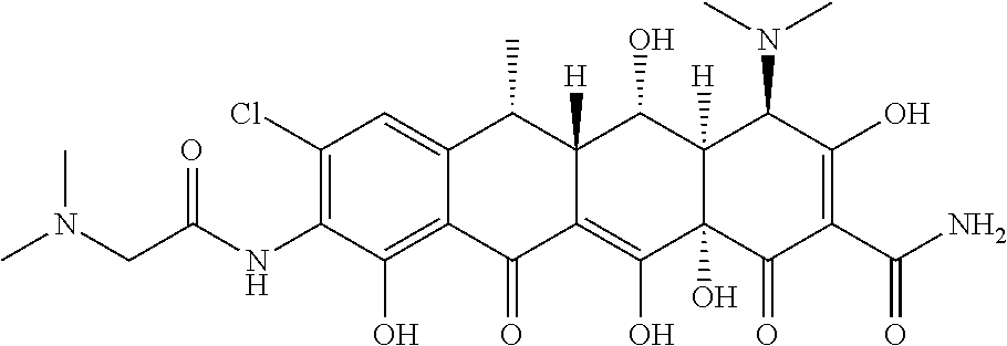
C1(Cl)=C(NC(CN(C)C)=O)C(O)=C2C(=C1)C(C)C1([H])C(=C(O)C3(O)C([H])(C1O)C(N(C)C)C(O)=C(C(N)=O)C3=O)C2=O
